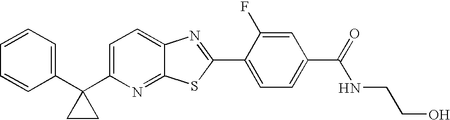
C1=CC=C(C2(C3=CC=C4C(=N3)SC(C3=CC=C(C(NCCO)=O)C=C3F)=N4)CC2)C=C1
